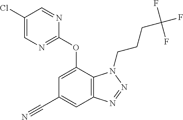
C1=C(Cl)C=NC(OC2=CC(C#N)=CC3=C2N(CCCC(F)(F)F)N=N3)=N1
